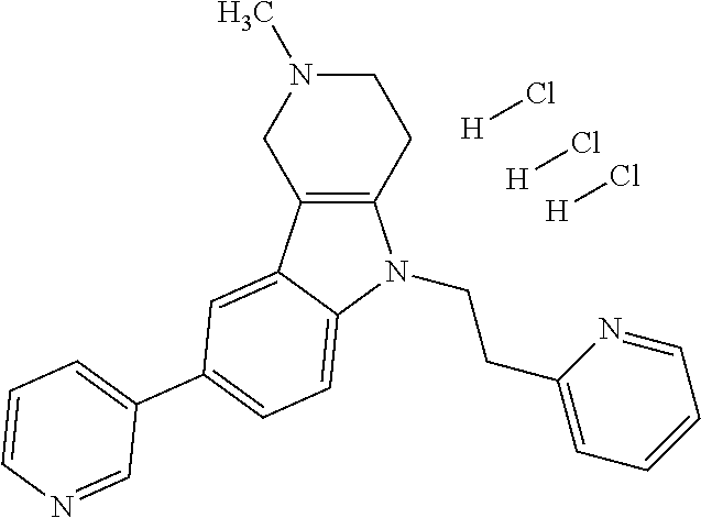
C12=C(C3=CC(C4=CC=CN=C4)=CC=C3N1CCC1=CC=CC=N1)CN(C)CC2.[H]Cl.[H]Cl.[H]Cl
